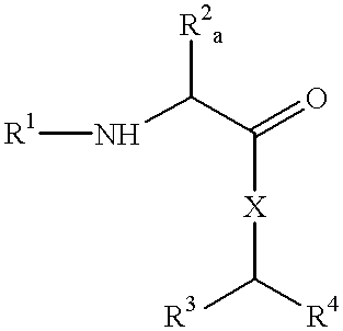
N(C(C(=O)[X]C([R3])[R4])[R2a])[R1]
